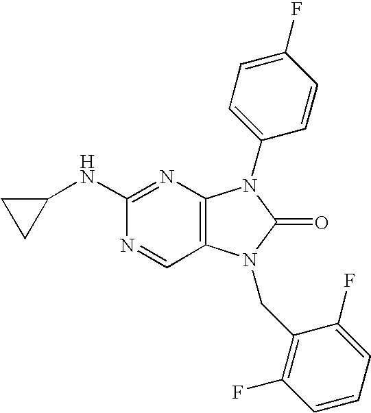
C1(NC2=NC3=C(C=N2)N(CC2=C(F)C=CC=C2F)C(=O)N3C2=CC=C(F)C=C2)CC1
